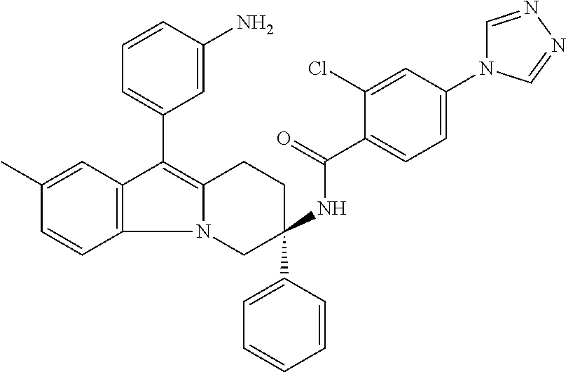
C12=C(C=CC(C)=C1)N1C(=C2C2=CC=CC(N)=C2)CCC(C2=CC=CC=C2)(NC(=O)C2=CC=C(N3C=NN=C3)C=C2Cl)C1
